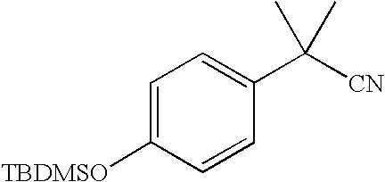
C1=C([TBDMSO])C=CC(C([CN])(C)C)=C1
